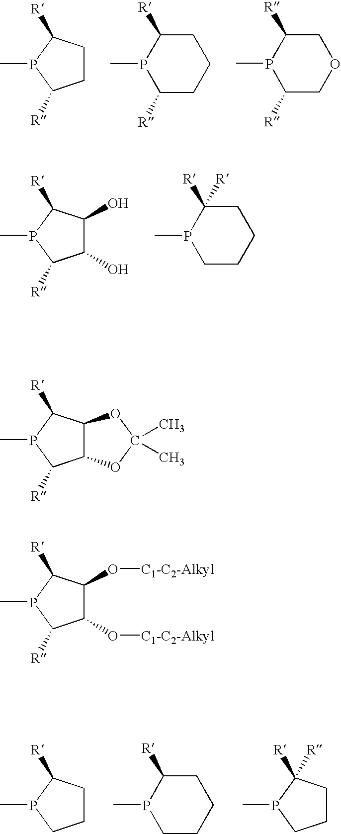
C1CC([R])P(C)C1[R].C1C([R])P(C)C([R])CC1.C1C([R])P(C)C([R])CO1.C1(O)C(O)C([R])P(C)C1[R].C1C([R])([R])P(C)CCC1.C1CC([R])P(C)C1.C1C([R])P(C)CCC1.C1CC([R])([R])P(C)C1.C12C(C([R])P(C)C1[R])OC(C)(C)O2.C1(O[C1-C2-Alkyl])C(O[C1-C2-Alkyl])C([R])P(C)C1[R]
